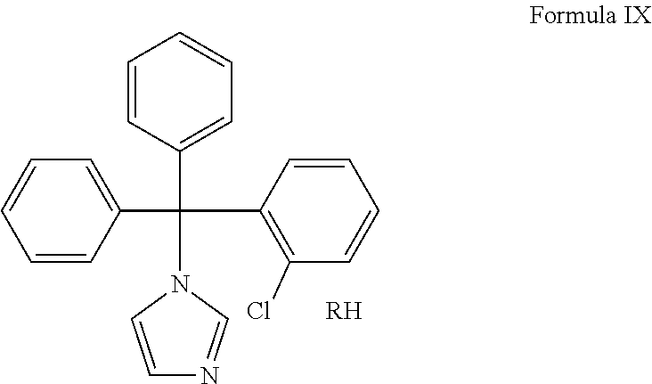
C(N1C=CN=C1)(C1=C(Cl)C=CC=C1)(C1=CC=CC=C1)C1=CC=CC=C1.[RH]
